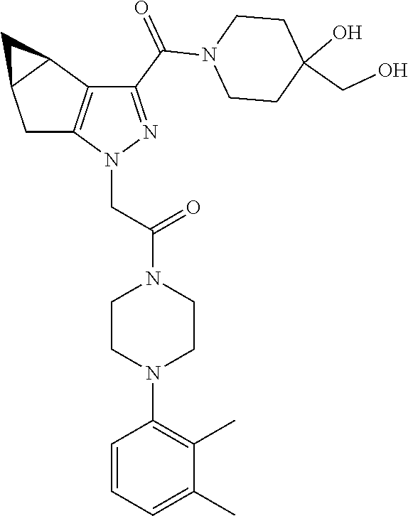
C(=O)(N1CCC(CO)(O)CC1)C1=NN(CC(=O)N2CCN(C3=C(C)C(C)=CC=C3)CC2)C2=C1C1C(C2)C1
